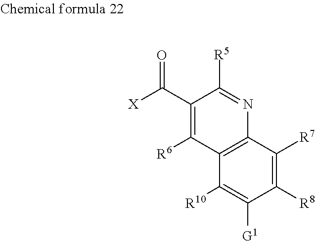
C1(C([X])=O)=C([R6])C2=C(N=C1[R5])C([R7])=C([R8])C([G1])=C2[R10]
